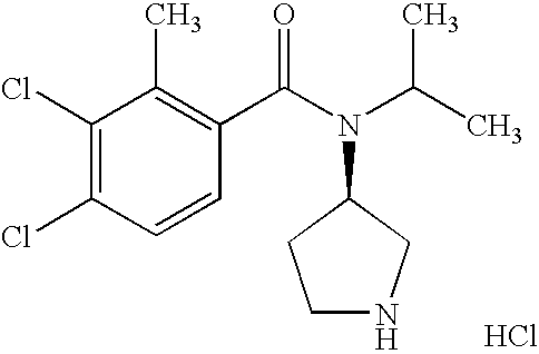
C1(Cl)=C(Cl)C=CC(C(N(C(C)C)C2CCNC2)=O)=C1C.Cl
